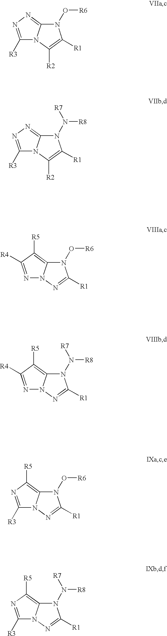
C1([R3])=NN=C2N1C([R2])=C([R1])N2O[R6].C1([R3])=NN=C2N1C([R2])=C([R1])N2N([R8])[R7].N1=C([R4])C([R5])=C2N1N=C([R1])N2O[R6].N1=C([R4])C([R5])=C2N1N=C([R1])N2N([R8])[R7].C1([R3])=NC([R5])=C2N1N=C([R1])N2O[R6].C1([R3])=NC([R5])=C2N1N=C([R1])N2N([R8])[R7]
